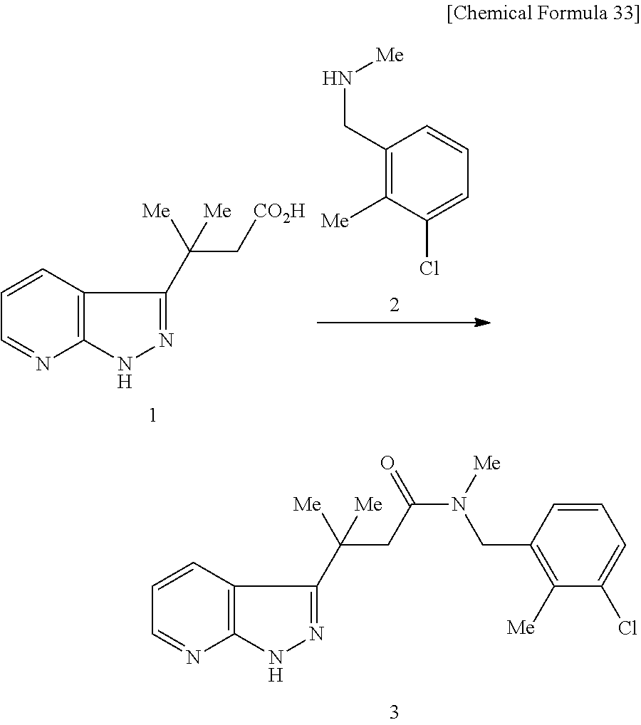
C1=CC2=C(N=C1)NN=C2C(C[CO2H])([Me])[Me].C1(CN[Me])=C([Me])C(Cl)=CC=C1.C1=CC2=C(N=C1)NN=C2C([Me])([Me])CC(N([Me])CC1=C([Me])C(Cl)=CC=C1)=O
